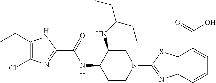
C1(CC)=C(Cl)N=C(C(=O)NC2CCN(C3=NC4=C(S3)C(C(=O)O)=CC=C4)CC2NC(CC)CC)N1
